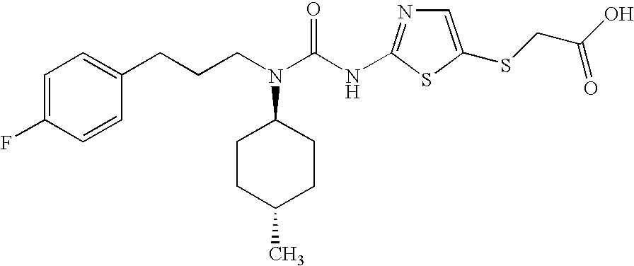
C(CN(C(NC1=NC=C(SCC(O)=O)S1)=O)C1CCC(C)CC1)CC1=CC=C(F)C=C1
